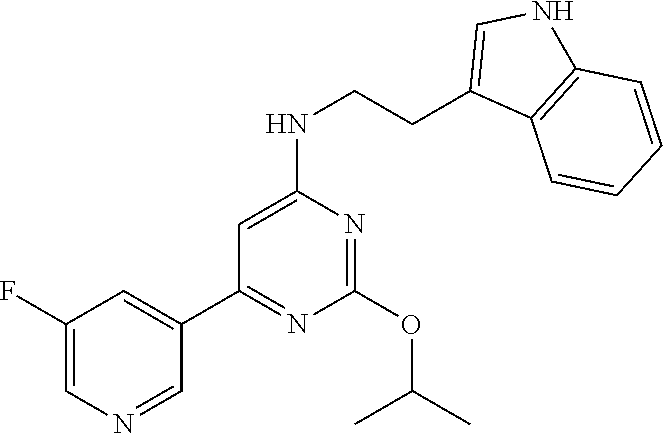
C1(OC(C)C)=NC(NCCC2=CNC3=C2C=CC=C3)=CC(C2=CC(F)=CN=C2)=N1
